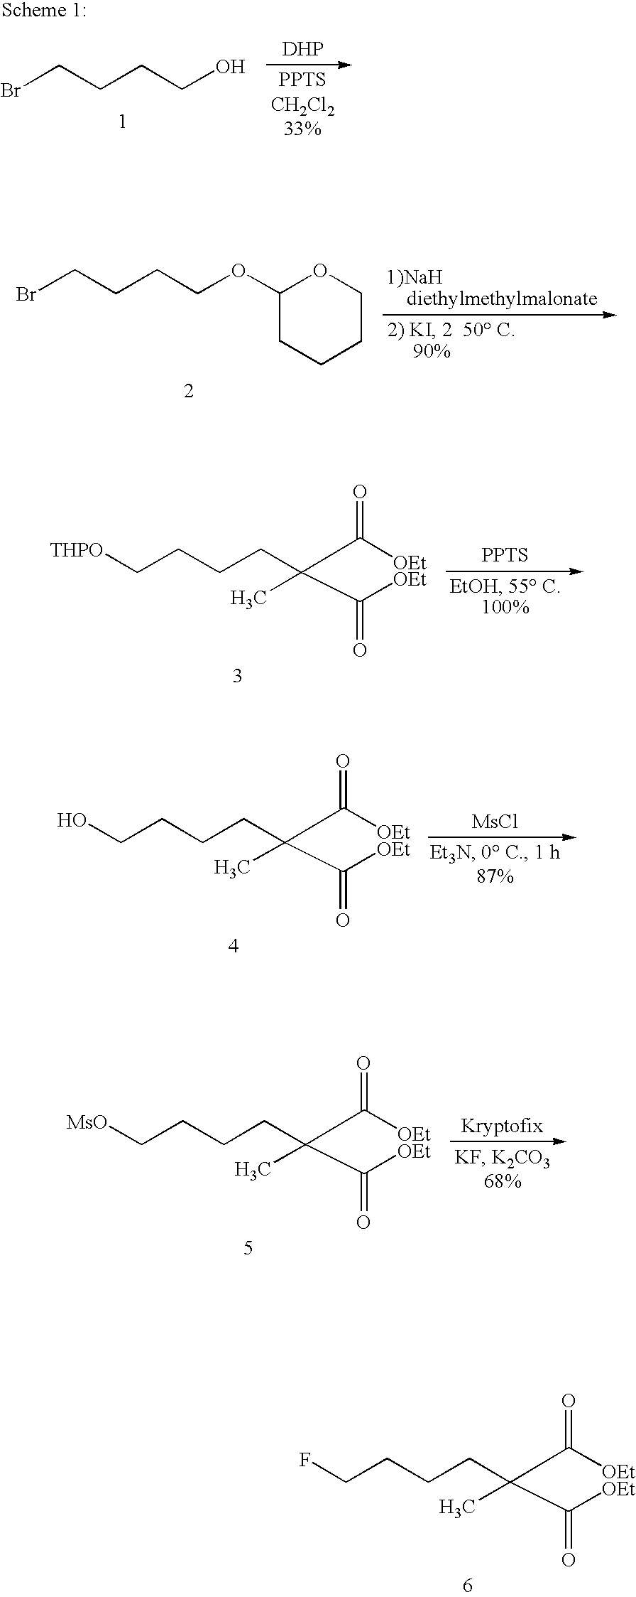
BrCCCCO.[DHP].BrCCCCOC1CCCCO1.FCCCCC(C([OEt])=O)(C)C(=O)[OEt].[PPTS].[THPO]CCCCC(C([OEt])=O)(C)C(=O)[OEt].[MsCl].OCCCCC(C([OEt])=O)(C)C(=O)[OEt].[MsO]CCCCC(C([OEt])=O)(C)C(=O)[OEt]
